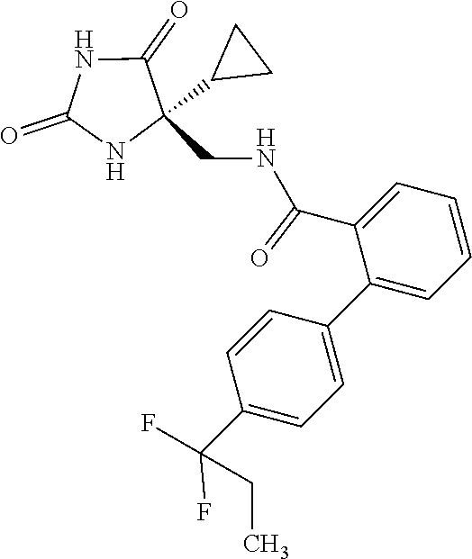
C1=C(C(NCC2(C3CC3)C(=O)NC(=O)N2)=O)C(C2=CC=C(C(F)(CC)F)C=C2)=CC=C1
